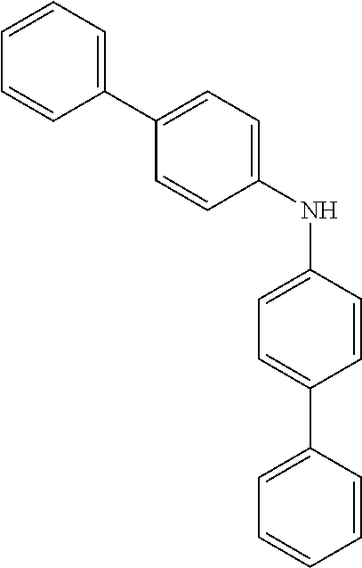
C1(C2=CC=C(NC3=CC=C(C4=CC=CC=C4)C=C3)C=C2)=CC=CC=C1
